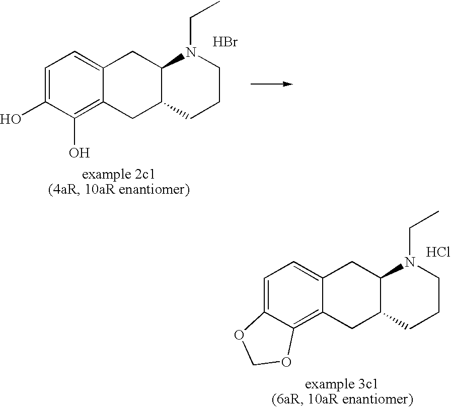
C1=C(O)C(O)=C2C(=C1)CC1C(C2)CCCN1CC.Br.C1=C2C(=C3C(=C1)CC1C(C3)CCCN1CC)OCO2.Cl
